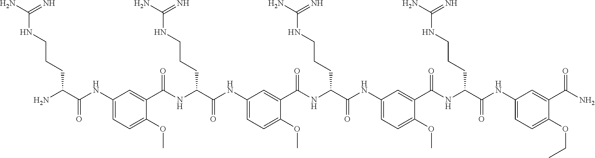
C1(NC(C(N)CCCNC(N)=N)=O)=CC=C(OC)C(C(NC(C(NC2=CC=C(OC)C(C(NC(C(NC3=CC=C(OC)C(C(NC(C(NC4=CC=C(OCC)C(C(N)=O)=C4)=O)CCCNC(N)=N)=O)=C3)=O)CCCNC(N)=N)=O)=C2)=O)CCCNC(N)=N)=O)=C1
